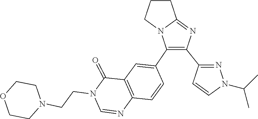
O1CCN(CCN2C(=O)C3=C(C=CC(C4=C(C5=NN(C(C)C)C=C5)N=C5N4CCC5)=C3)N=C2)CC1
